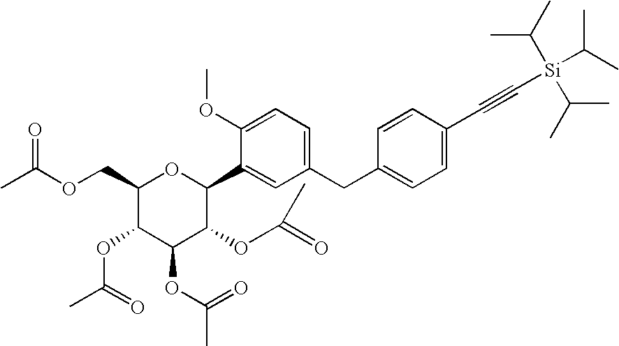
C1(COC(C)=O)C(OC(=O)C)C(OC(=O)C)C(OC(=O)C)C(C2=CC(CC3=CC=C(C#C[Si](C(C)C)(C(C)C)C(C)C)C=C3)=CC=C2OC)O1
